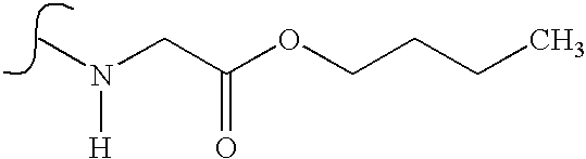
N(C)(CC(OCCCC)=O)[H]
